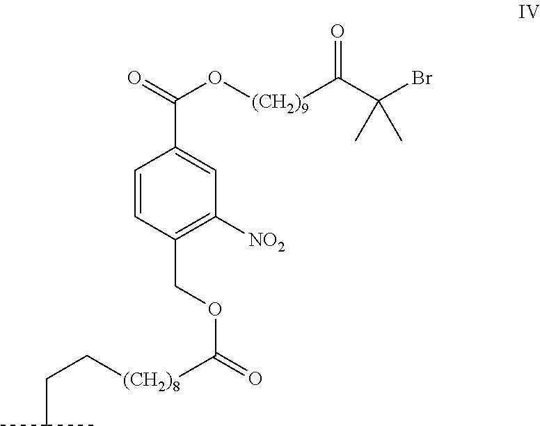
C1=CC(COC(=O)[(CH2)8]CCC(C)C)=C([NO2])C=C1C(O[(CH2)9]C(C(Br)(C)C)=O)=O
